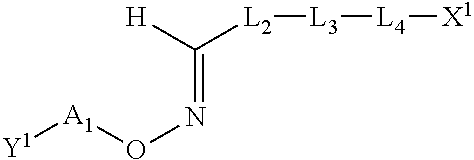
C([L2][L3][L4][X1])([H])=NO[A1][Y1]
